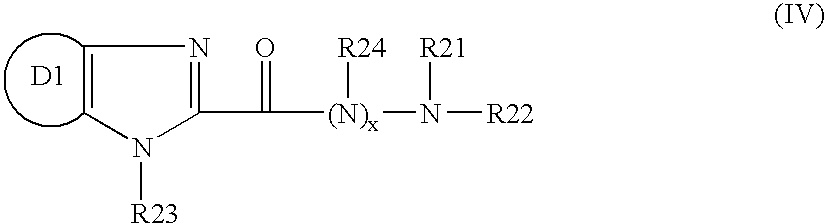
C1=CN([R23])C(C([(N)x](N([R22])[R21])[R24])=O)=N1.[D1]
